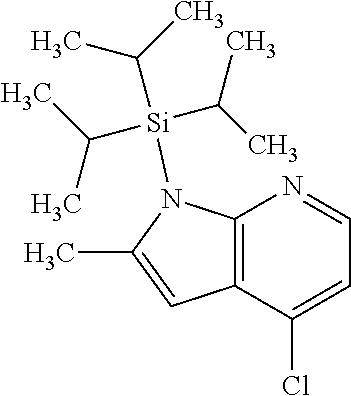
C12=C(N([Si](C(C)C)(C(C)C)C(C)C)C(C)=C1)N=CC=C2Cl
